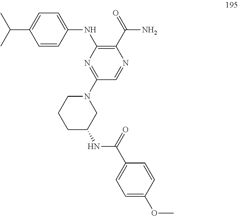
N(C1=C(C(=O)N)N=CC(N2CCCC(NC(C3=CC=C(OC)C=C3)=O)C2)=N1)C1=CC=C(C(C)C)C=C1
